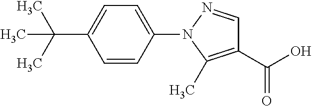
C1(C(O)=O)=C(C)N(C2=CC=C(C(C)(C)C)C=C2)N=C1
